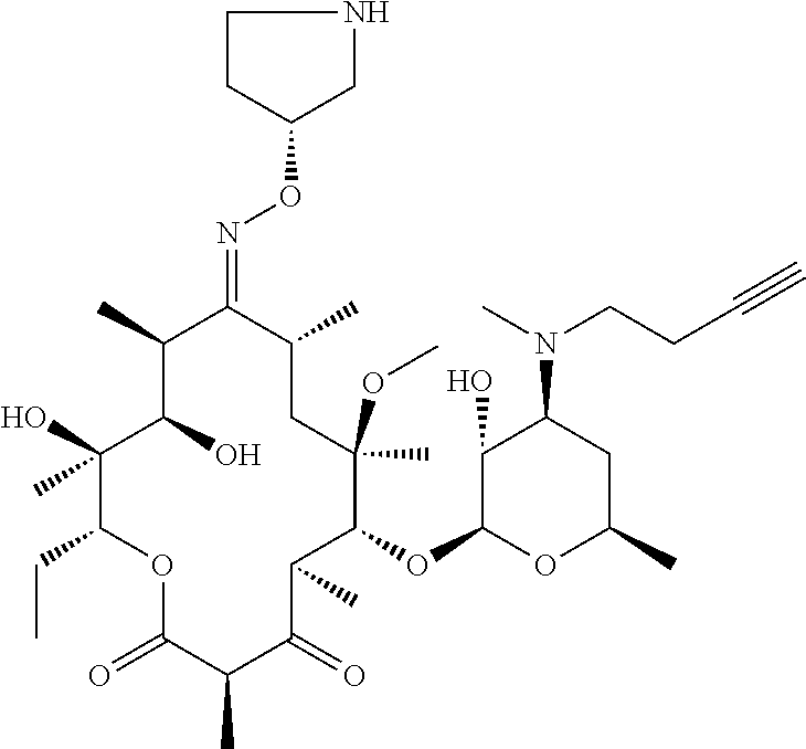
C1(O)C(O)(C)C(CC)OC(=O)C(C)C(=O)C(C)C(OC2OC(C)CC(N(C)CCC#C)C2O)C(C)(OC)CC(C)C(=NOC2CNCC2)C1C
